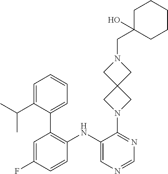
C1=NC=C(NC2=C(C3=CC=CC=C3C(C)C)C=C(F)C=C2)C(N2CC3(C2)CN(CC2(O)CCCCC2)C3)=N1
